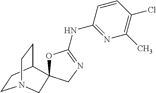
C1CC2CCN1CC21OC(NC2=NC(C)=C(Cl)C=C2)=NC1
